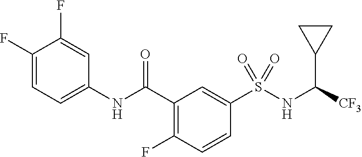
C1(F)=CC=C(NC(C2=C(F)C=CC(S(NC([CF3])C3CC3)(=O)=O)=C2)=O)C=C1F
